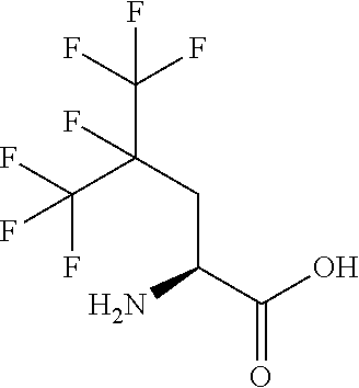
FC(C(CC(C(O)=O)N)(C(F)(F)F)F)(F)F
